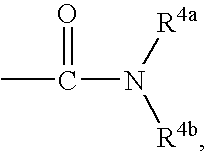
CC(=O)N([R4a])[R4b]
